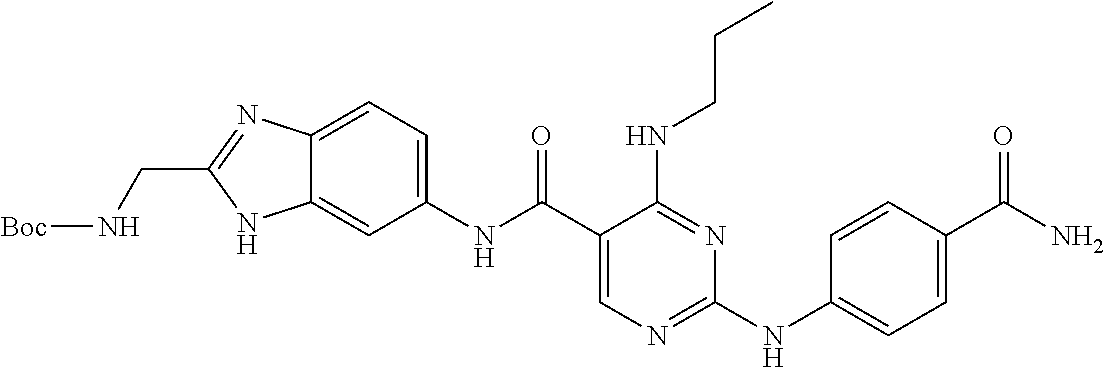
C1(NC(C2=CN=C(NC3=CC=C(C(N)=O)C=C3)N=C2NCCC)=O)=CC=C2C(=C1)NC(CN[Boc])=N2
